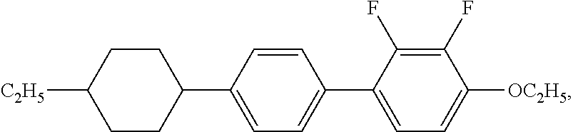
C1(F)=C(F)C(C2=CC=C(C3CCC([C2H5])CC3)C=C2)=CC=C1[OC2H5]
